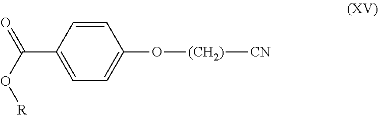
O(C(C1=CC=C(O[(CH2)][CN])C=C1)=O)[R]
